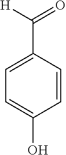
C1=CC(C([H])=O)=CC=C1O
